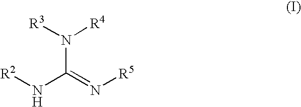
N(C(=N[R5])N[R2])([R4])[R3]
